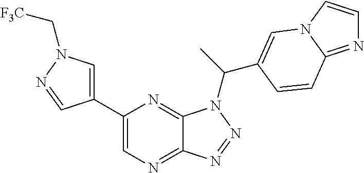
C1=C(C2=CN=C3C(=N2)N(C(C2=CN4C=CN=C4C=C2)C)N=N3)C=NN1C[F3C]
